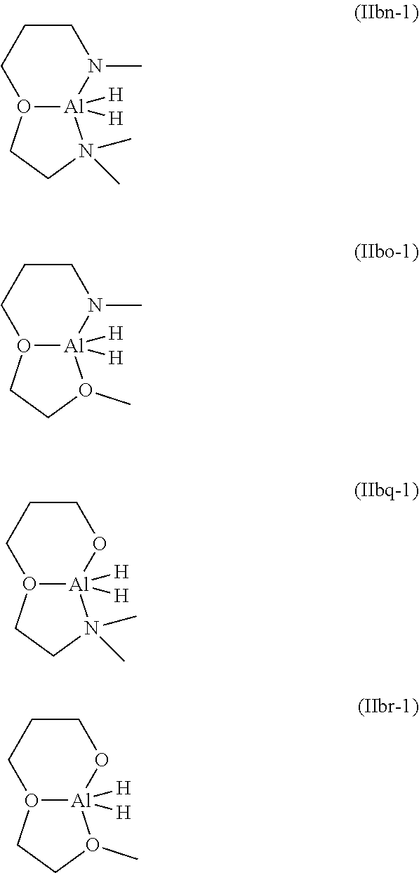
O12[Al]([H])([H])(N(C)CCC1)O(C)CC2.O12[Al]([H])([H])(N(C)CCC1)N(C)(C)CC2.O12[Al]([H])([H])(OCCC1)O(C)CC2.O12[Al]([H])([H])(OCCC1)N(C)(C)CC2
